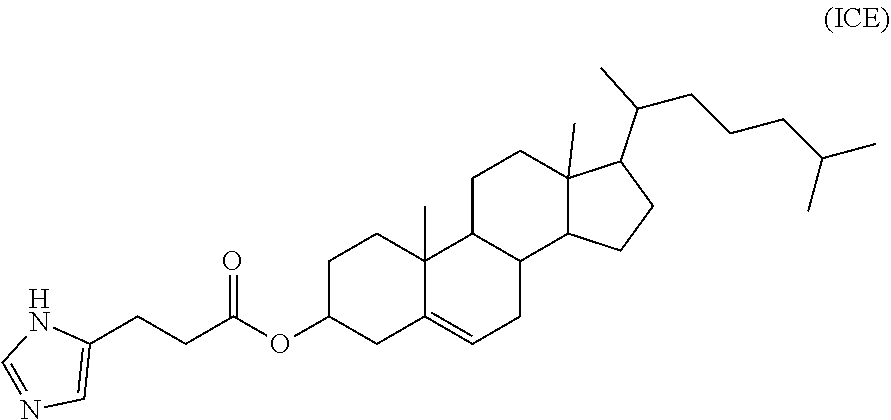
C1C2C(C3C(C)(C1)C(C(C)CCCC(C)C)CC3)CC=C1C2(C)CCC(OC(CCC2=CN=CN2)=O)C1
